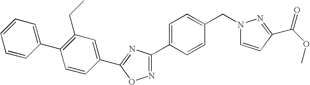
C1=C(C2=NOC(C3=CC(CC)=C(C4=CC=CC=C4)C=C3)=N2)C=CC(CN2C=CC(C(=O)OC)=N2)=C1
